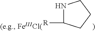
N1C([R])CCC1
